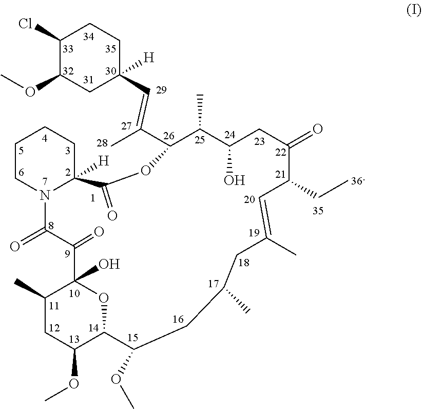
C1(Cl)C(OC)CC(C=C(C2OC(=O)C3([H])CCCCN3C(=O)C(=O)C3(O)OC(C(OC)CC3C)C(OC)CC(C)CC(C)=CC(CC)C(=O)CC(O)C2C)C)([H])CC1
